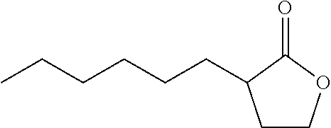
C1COC(=O)C1CCCCCC
